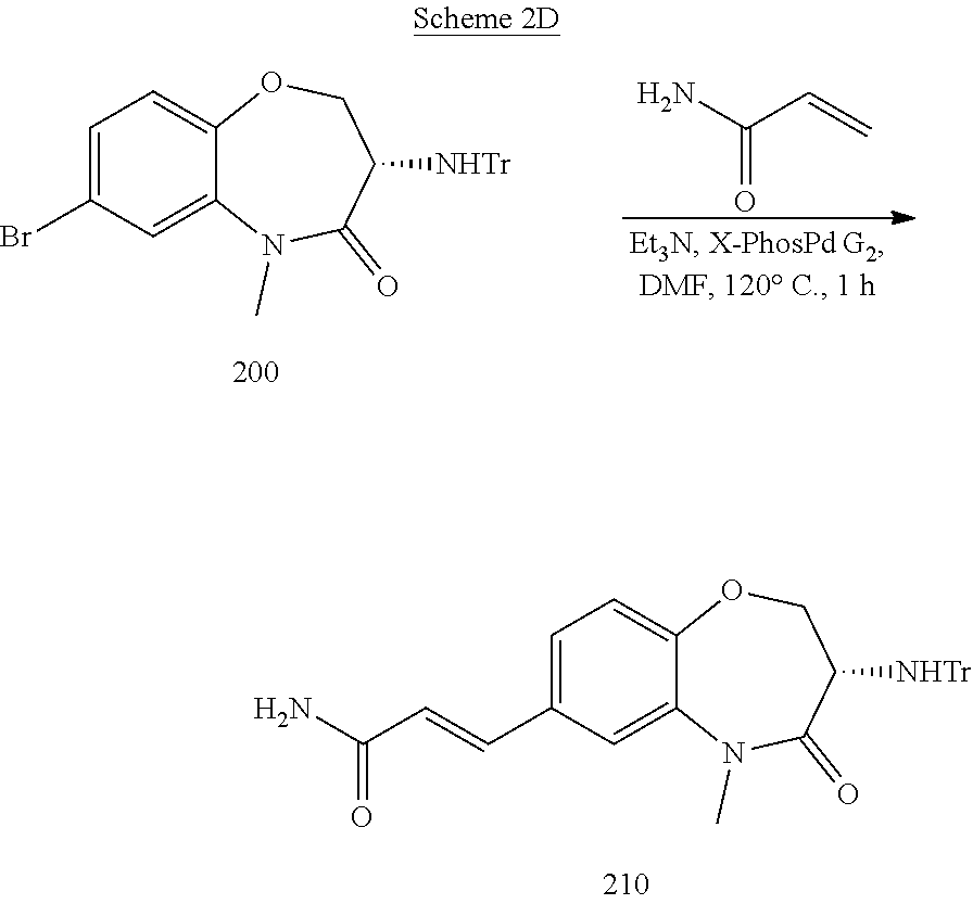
C1=C(Br)C=C2C(=C1)OCC([NHTr])C(=O)N2C.NC(C=C)=O.C1=C(C=CC(N)=O)C=C2C(=C1)OCC([NHTr])C(=O)N2C
